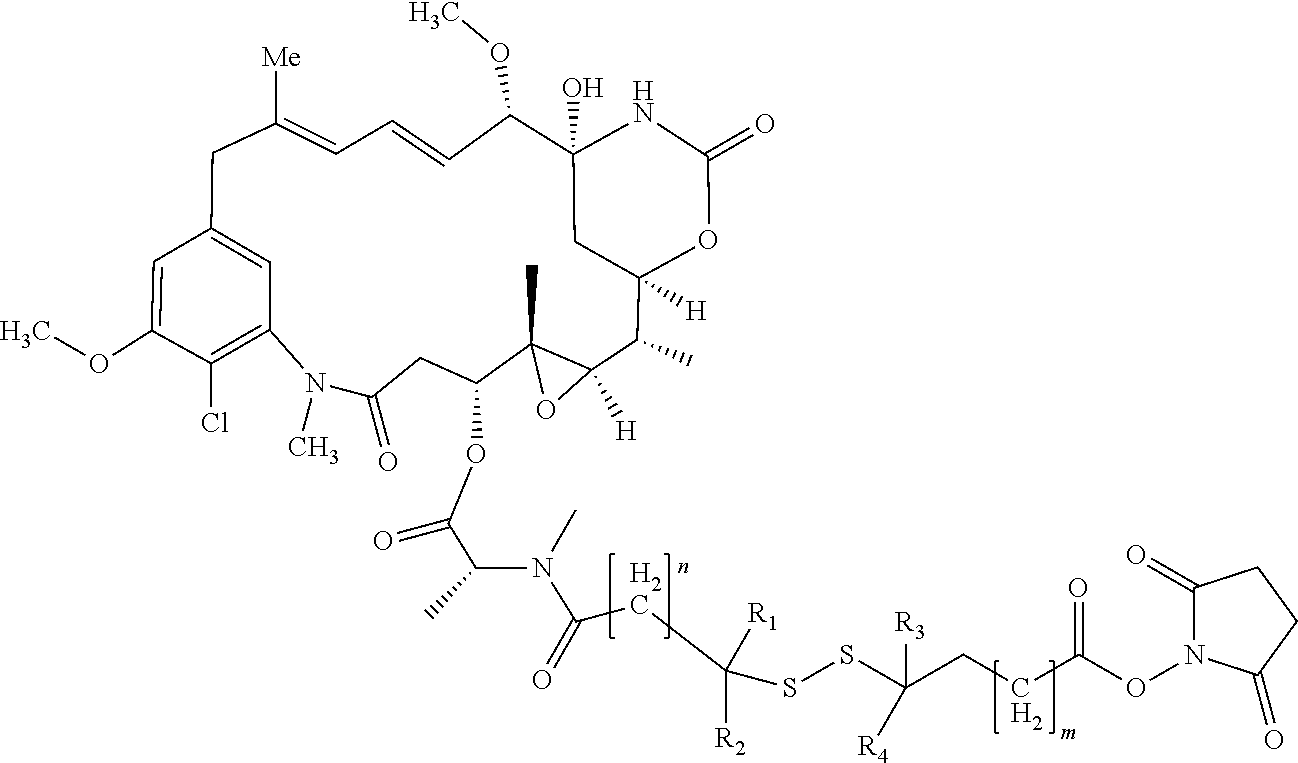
C(C(=O)N(C(C(=O)OC1C2(C)C([H])(C(C)C3([H])CC(O)(NC(=O)O3)C(OC)C=CC=C([Me])CC3=CC(=C(Cl)C(OC)=C3)N(C)C(=O)C1)OC2)C)C)C(SSC(CCC(ON1C(=O)CCC1=O)=O)([R3])[R4])([R1])[R2]
